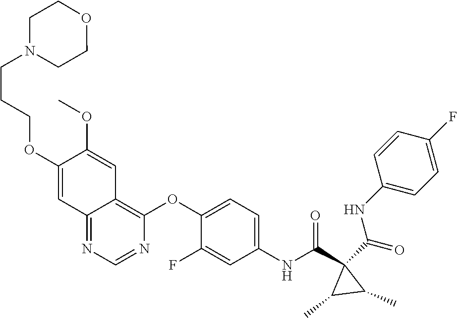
O=C(C1(C(NC2=CC=C(OC3=C4C(=NC=N3)C=C(OCCCN3CCOCC3)C(OC)=C4)C(F)=C2)=O)C(C)C1C)NC1=CC=C(F)C=C1
